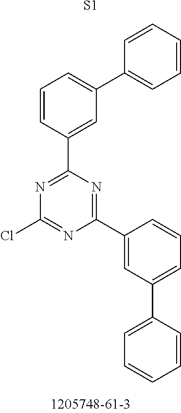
[S1].C1(C2=NC(C3=CC(C4=CC=CC=C4)=CC=C3)=NC(Cl)=N2)=CC(C2=CC=CC=C2)=CC=C1
